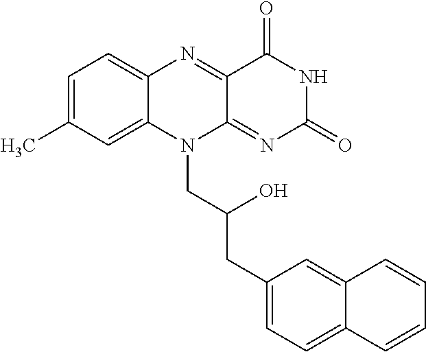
C1=C(C)C=C2C(=C1)N=C1C(=NC(=O)NC1=O)N2CC(CC1=CC=C2C(=C1)C=CC=C2)O
